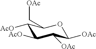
C1([OAc])OC(C[OAc])C([AcO])C([AcO])C1[OAc]
